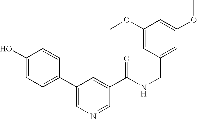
C1(O)=CC=C(C2=CN=CC(C(NCC3=CC(OC)=CC(OC)=C3)=O)=C2)C=C1
